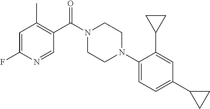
C1=C(F)N=CC(C(N2CCN(C3=CC=C(C4CC4)C=C3C3CC3)CC2)=O)=C1C
